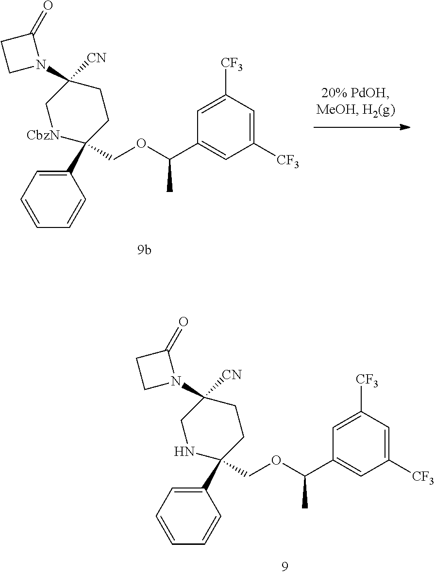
C1(C2(COC(C3=CC([CF3])=CC([CF3])=C3)C)CCC(N3C(=O)CC3)([CN])C[CbzN]2)=CC=CC=C1.C1(C2(COC(C3=CC([CF3])=CC([CF3])=C3)C)CCC(N3C(=O)CC3)([CN])CN2)=CC=CC=C1
